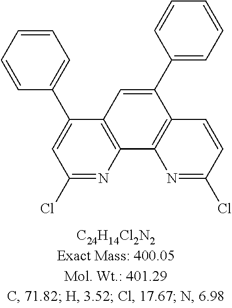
C1=CC=CC(C2=CC(Cl)=NC3=C2C=C(C2=CC=CC=C2)C2=C3N=C(Cl)C=C2)=C1
